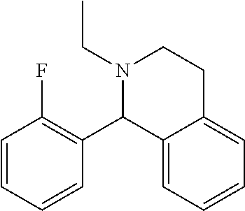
N1(CC)CCC2=CC=CC=C2C1C1=C(F)C=CC=C1
